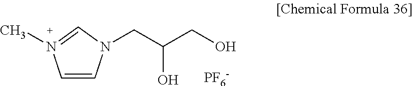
C1=CN(CC(CO)O)C=N1C.[PF6-]
